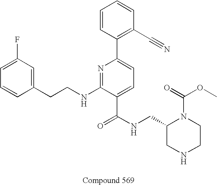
C1=C(F)C=C(CCNC2=NC(C3=C(C#N)C=CC=C3)=CC=C2C(NCC2CNCCN2C(=O)OC)=O)C=C1
